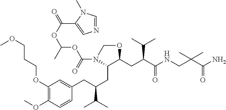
O(C(=O)C1=CN=CN1C)C(OC(N1C(CC(CC2=CC(OCCCOC)=C(OC)C=C2)C(C)C)C(CC(C(=O)NCC(C(=O)N)(C)C)C(C)C)OC1)=O)C
